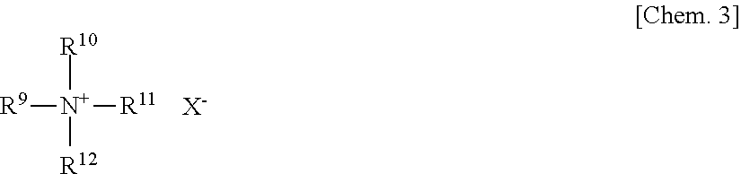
[R9][N+]([R10])([R12])[R11].[X-]
